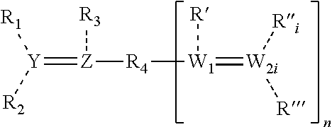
[Y](=[Z]([R4][W1]([R])=[W2i]([Ri])[R])[R3])([R2])[R1]
